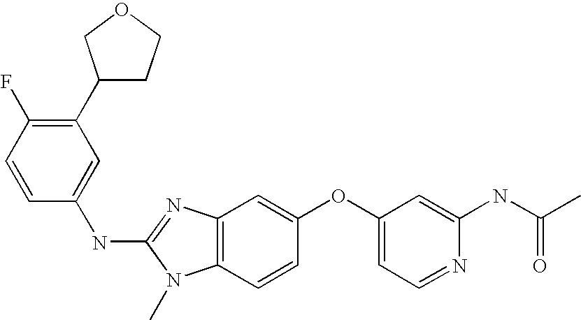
C1(OC2=CC3=C(C=C2)N(C)C(NC2=CC(C4CCOC4)=C(F)C=C2)=N3)=CC=NC(NC(=O)C)=C1
